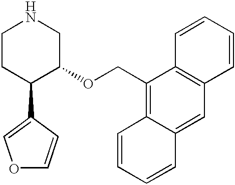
C1CC(C2=COC=C2)C(OCC2=C3C(=CC4=C2C=CC=C4)C=CC=C3)CN1
